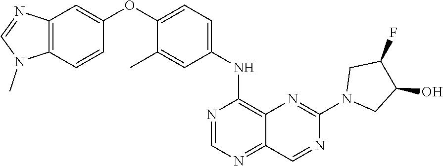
C12=C(C=CC(OC3=CC=C(NC4=C5C(=NC=N4)C=NC(N4CC(O)C(F)C4)=N5)C=C3C)=C1)N(C)C=N2
